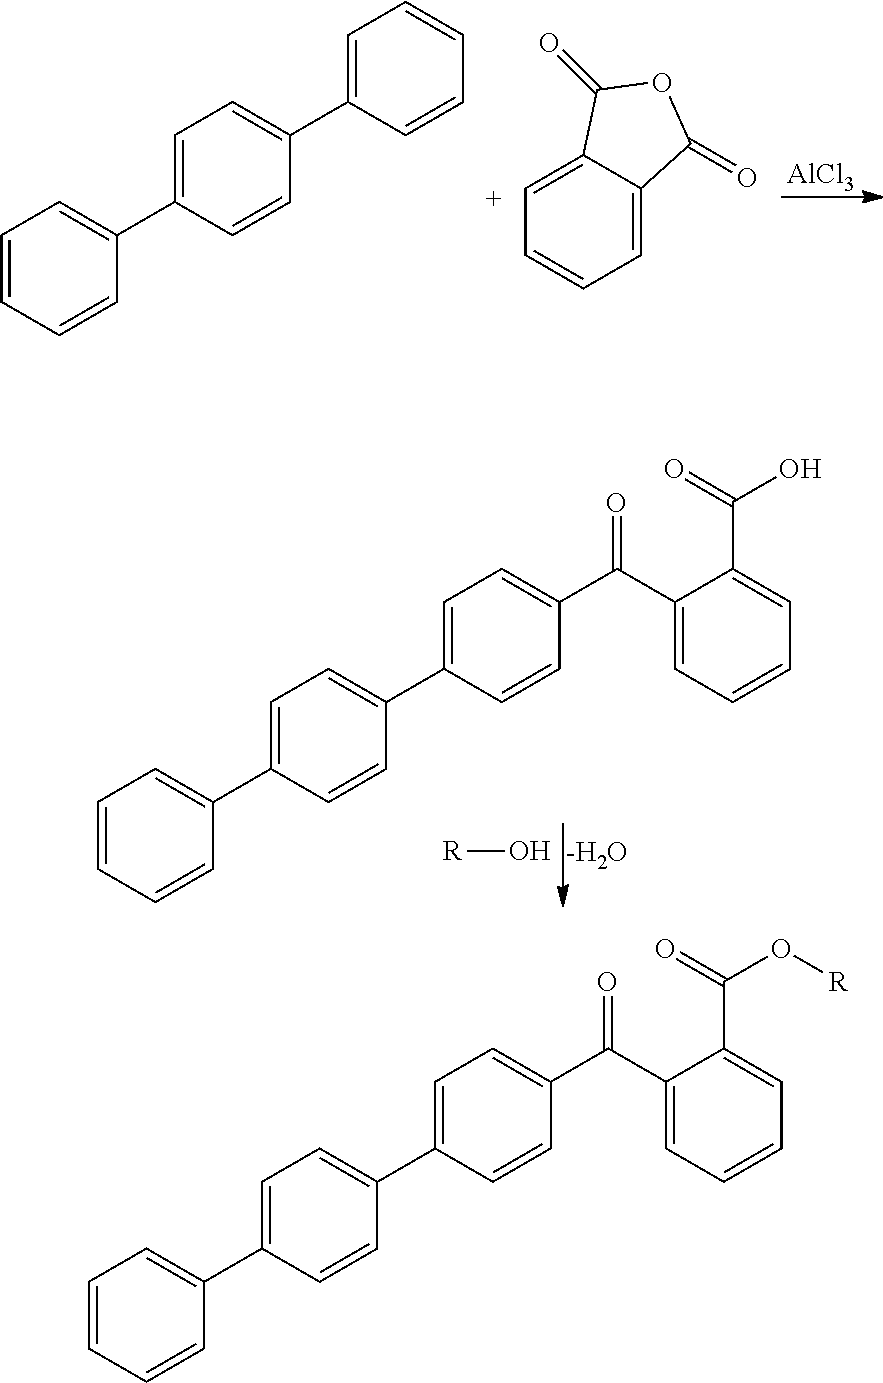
[-H2O].O[R].C1=C(C2=CC=C(C3=CC=CC=C3)C=C2)C=CC(C(C2=CC=CC=C2C(O)=O)=O)=C1.C1=C(C2=CC=C(C3=CC=CC=C3)C=C2)C=CC(C(C2=CC=CC=C2C(O[R])=O)=O)=C1.[AlCl3].C1=C(C2=CC=C(C3=CC=CC=C3)C=C2)C=CC=C1.[C+]1=C2C(=CC=C1)C(=O)OC2=O
